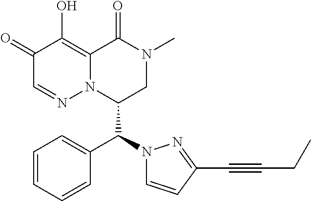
C1=CC=CC(C(N2C=CC(C#CCC)=N2)C2CN(C)C(=O)C3=C(O)C(=O)C=NN23)=C1
